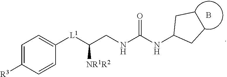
C1=C([R3])C=CC([L1]C(CNC(NC2CCCC2)=O)[NR1R2])=C1.B
